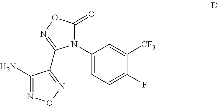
C1(N)=NON=C1C1=NOC(=O)N1C1=CC=C(F)C([CF3])=C1
